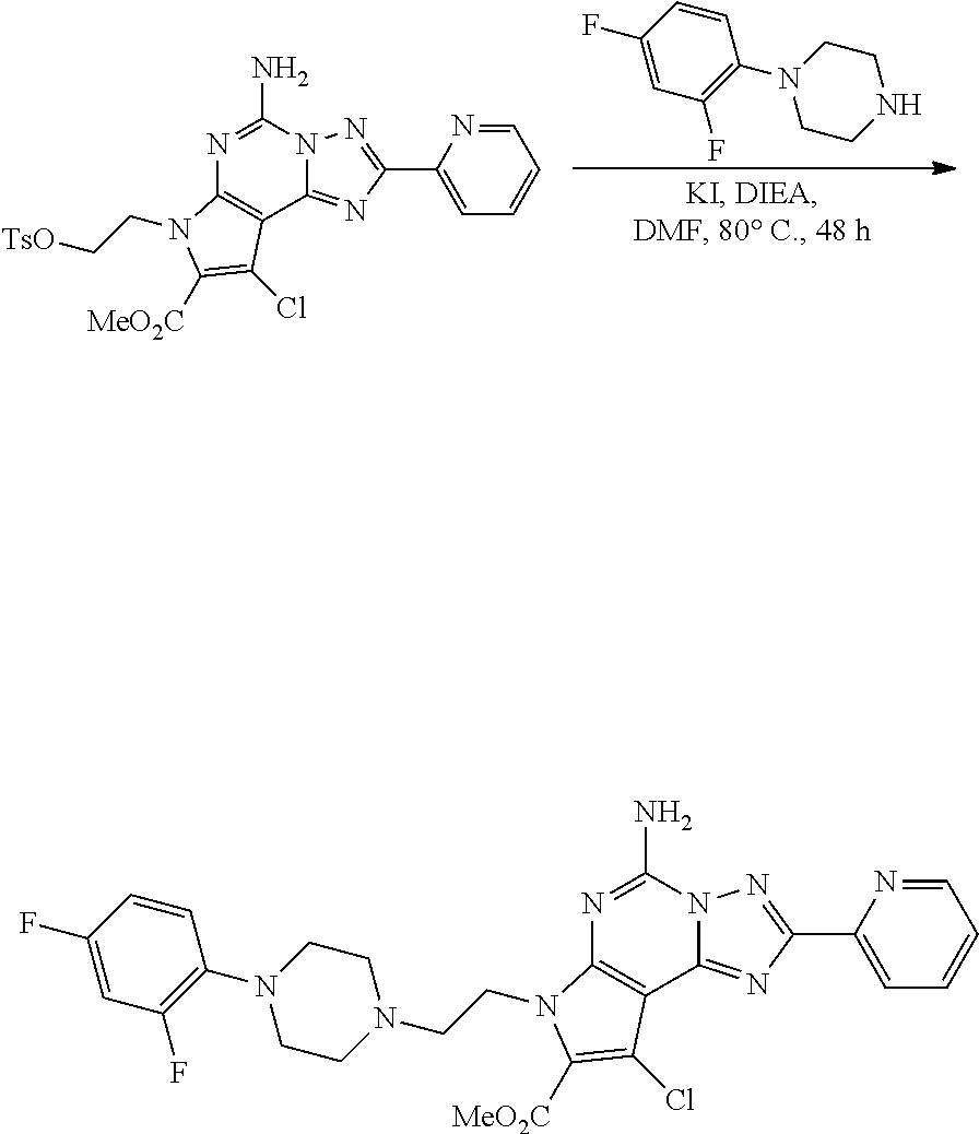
N1=C(N)N2C(=NC(C3=CC=CC=N3)=N2)C2=C1N(CC[TsO])C([MeO2C])=C2Cl.C1(F)=CC(F)=C(N2CCNCC2)C=C1.N1=C(N)N2C(=NC(C3=CC=CC=N3)=N2)C2=C1N(CCN1CCN(C3=C(F)C=C(F)C=C3)CC1)C([MeO2C])=C2Cl
